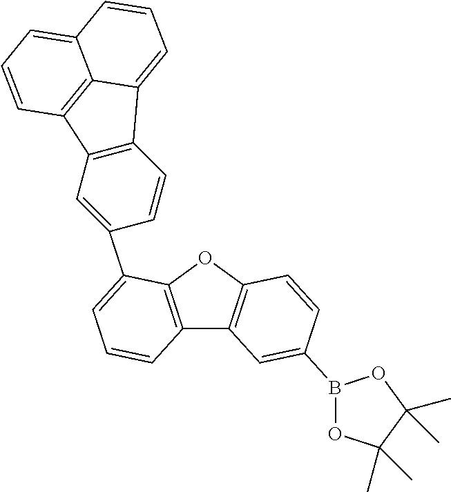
C12=C(OC3=C1C=C(B1OC(C)(C)C(C)(C)O1)C=C3)C(C1=CC3=C(C=C1)C1=CC=CC4=CC=CC3=C41)=CC=C2
